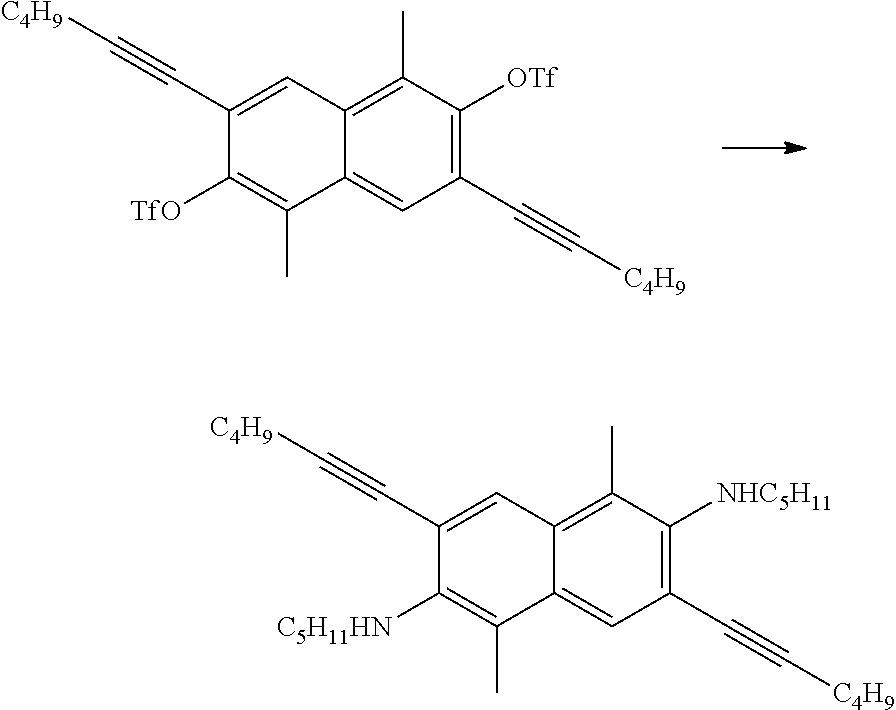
C1(C#C[C4H9])=C([OTf])C(C)=C2C(=C1)C(C)=C([TfO])C(C#C[C4H9])=C2.C1(C#C[C4H9])=C([NHC5H11])C(C)=C2C(=C1)C(C)=C([C5H11HN])C(C#C[C4H9])=C2
